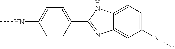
CNC1=CC=C(C2=NC3=CC(NC)=CC=C3N2)C=C1
